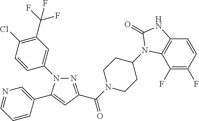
N1=C(C(=O)N2CCC(N3C4=C(C=CC(F)=C4F)NC3=O)CC2)C=C(C2=CN=CC=C2)N1C1=CC(C(F)(F)F)=C(Cl)C=C1
